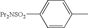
C1([Pr2NSO2])=CC=C(C)C=C1
